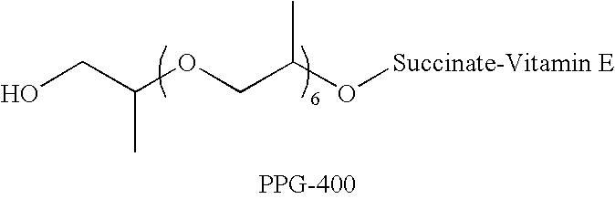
OCC(OCC(O[Succinate-Vitamin E])C)C
